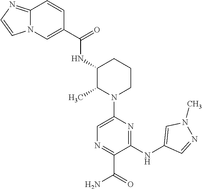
C1(C(=O)NC2C(C)N(C3=CN=C(C(=O)N)C(NC4=CN(C)N=C4)=N3)CCC2)=CN2C(=NC=C2)C=C1
